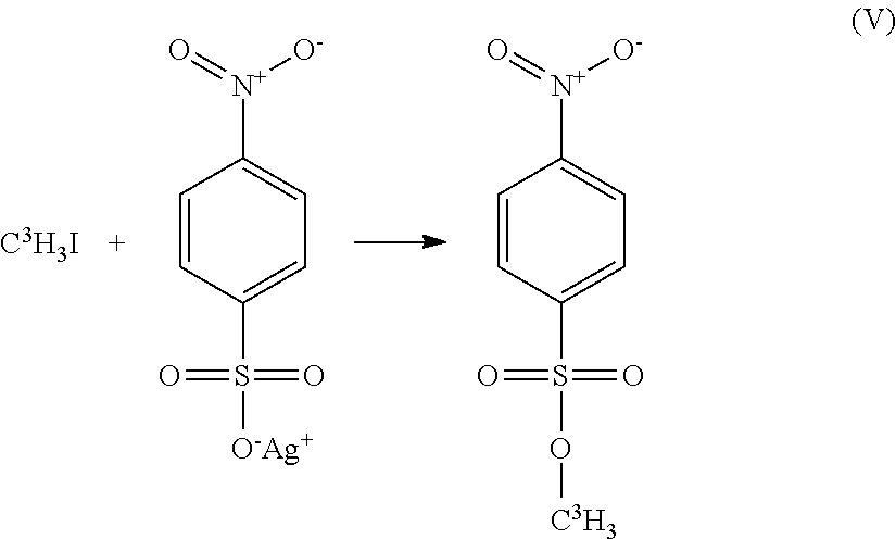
C1=CC(S(=O)(=O)O[C3H3])=CC=C1[N+](=O)[O-].C1=CC(S(=O)(=O)[O-Ag+])=CC=C1[N+](=O)[O-].[C3H3I]
